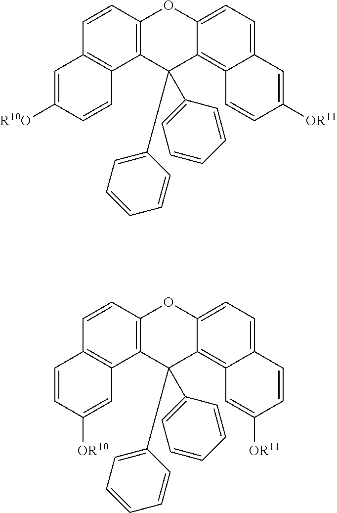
C12=C(C=CC3=C1C=CC([R10O])=C3)OC1=CC=C3C(=C1C2(C1=CC=CC=C1)C1=CC=CC=C1)C=CC([OR11])=C3.C12=C(C=CC3=C1C=C([OR10])C=C3)OC1=CC=C3C(=C1C2(C1=CC=CC=C1)C1=CC=CC=C1)C=C([OR11])C=C3
